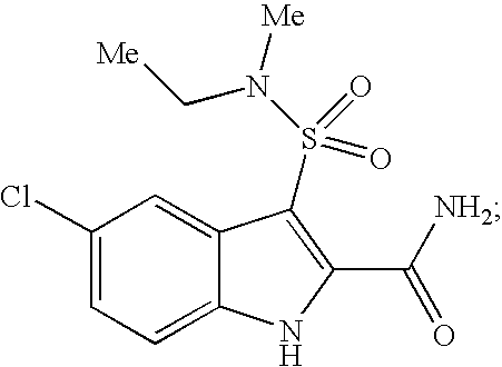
[Me]N(S(=O)(=O)C1=C(C([NH2])=O)NC2=CC=C(Cl)C=C21)C[Me]
